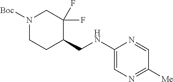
C1([Me])=NC=C(NCC2CCN([Boc])CC2(F)F)N=C1
